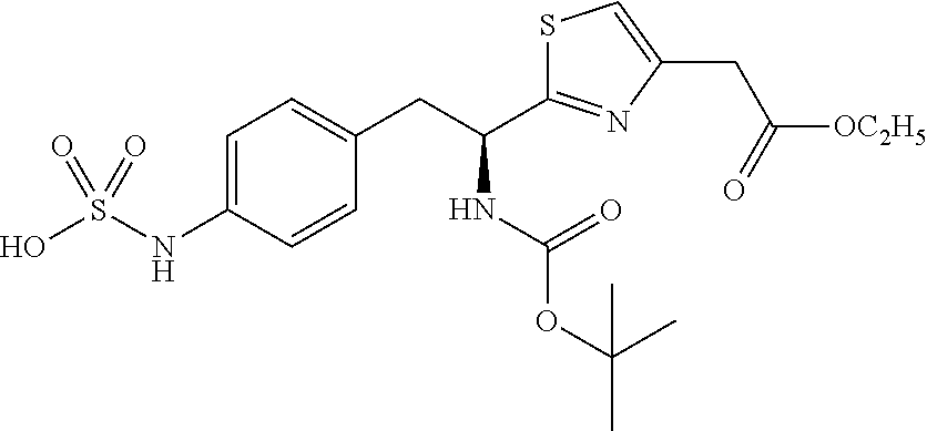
C1=C(NS(O)(=O)=O)C=CC(CC(C2=NC(CC([OC2H5])=O)=CS2)NC(OC(C)(C)C)=O)=C1
